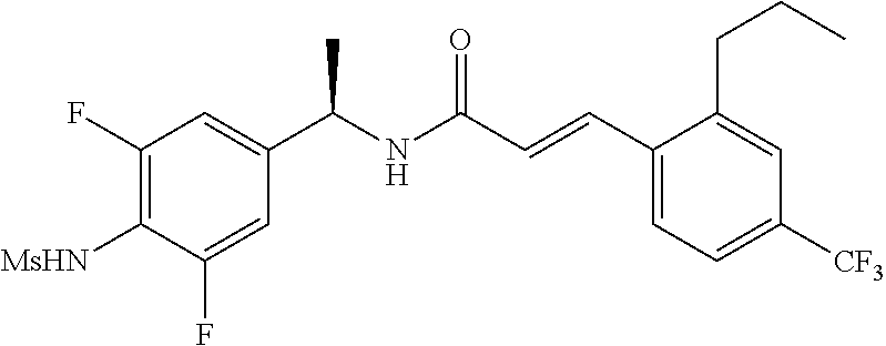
C1([MsHN])=C(F)C=C(C(NC(C=CC2=CC=C([CF3])C=C2CCC)=O)C)C=C1F
